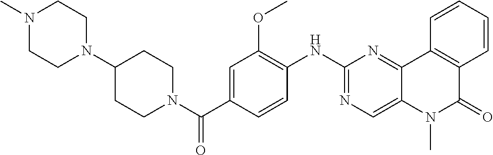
O=C(N1CCC(N2CCN(C)CC2)CC1)C1=CC(OC)=C(NC2=NC=C3C(=N2)C2=C(C(=O)N3C)C=CC=C2)C=C1
